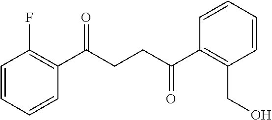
C1(C(CCC(C2=C(CO)C=CC=C2)=O)=O)=C(F)C=CC=C1
